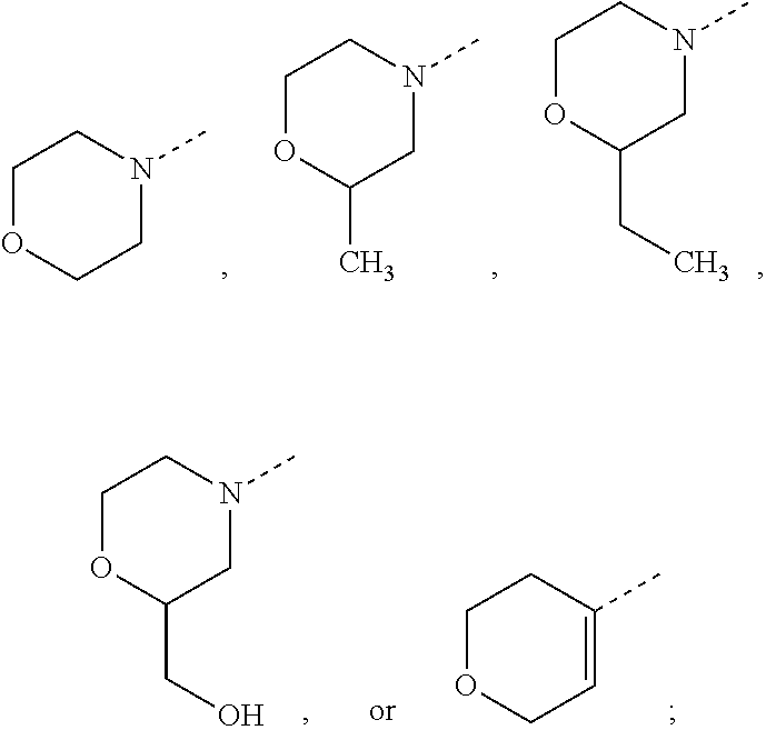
C1OC(CC)CN(C)C1.C1OC(C)CN(C)C1.C1OCCN(C)C1.C1OC(CO)CN(C)C1.C1OCC=C(C)C1
